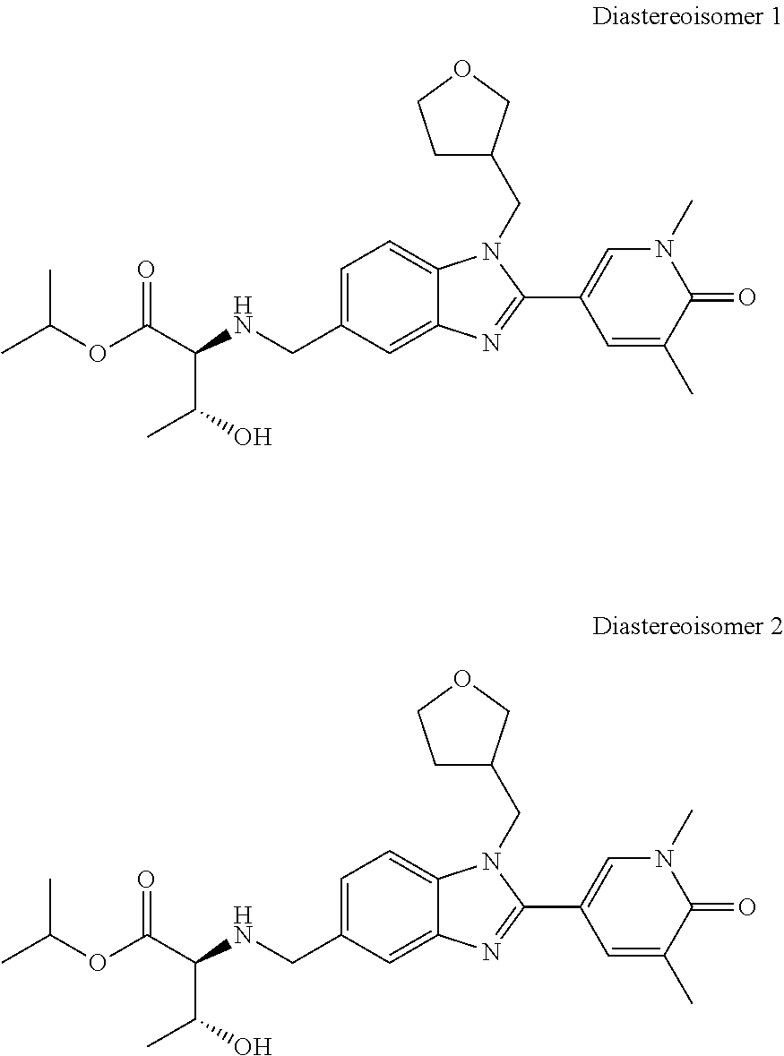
C12=CC(CNC(C(C)O)C(OC(C)C)=O)=CC=C1N(CC1CCOC1)C(C1=CN(C)C(=O)C(C)=C1)=N2.C12=CC(CNC(C(C)O)C(OC(C)C)=O)=CC=C1N(CC1CCOC1)C(C1=CN(C)C(=O)C(C)=C1)=N2
